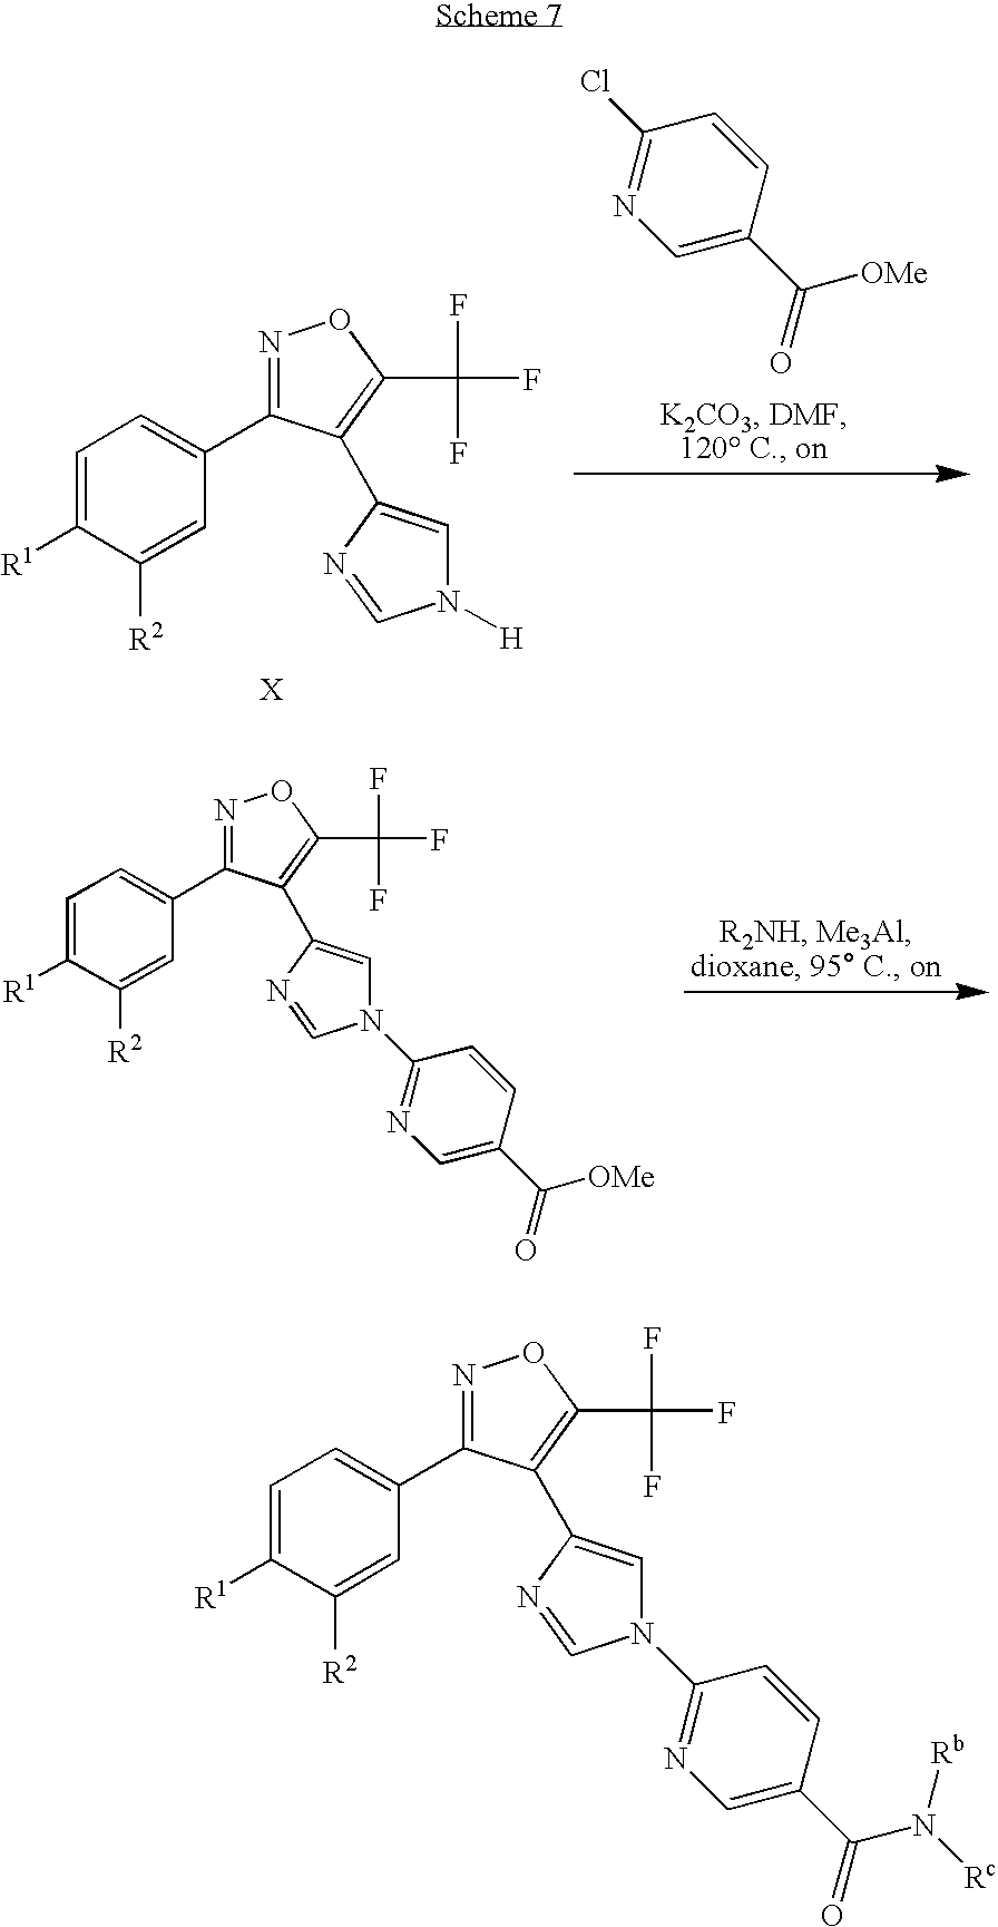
C1=C([R1])C([R2])=CC(C2=NOC(C(F)(F)F)=C2C2=CN(C3=NC=C(C(=O)N([Rc])[Rb])C=C3)C=N2)=C1.C1=C([R1])C([R2])=CC(C2=NOC(C(F)(F)F)=C2C2=CN([H])C=N2)=C1.C1(C([OMe])=O)=CN=C(Cl)C=C1.C1=C([R1])C([R2])=CC(C2=NOC(C(F)(F)F)=C2C2=CN(C3=NC=C(C(=O)[OMe])C=C3)C=N2)=C1
